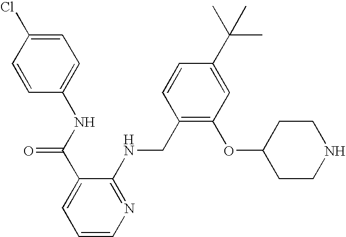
C(C1=CC=CN=C1NCC1=C(OC2CCNCC2)C=C(C(C)(C)C)C=C1)(NC1=CC=C(Cl)C=C1)=O
